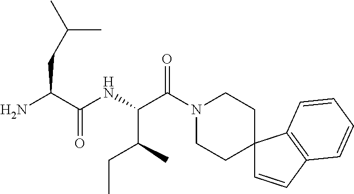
NC(C(NC(C(N1CCC2(CC1)C=CC1=C2C=CC=C1)=O)C(CC)C)=O)CC(C)C
